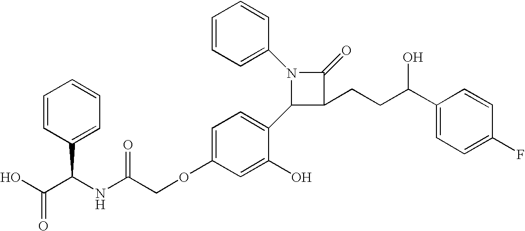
N1(C2=CC=CC=C2)C(C2=CC=C(OCC(NC(C(O)=O)C3=CC=CC=C3)=O)C=C2O)C(CCC(C2=CC=C(F)C=C2)O)C1=O
